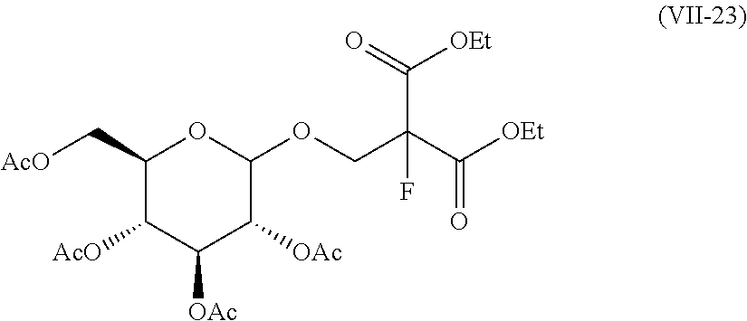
C1(C[AcO])C([AcO])C([OAc])C([OAc])C(OCC(C([OEt])=O)(C(=O)[OEt])F)O1
